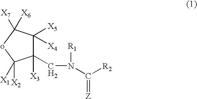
C1(CN([R1])C(=[Z])[R2])([X3])C([X5])([X4])C([X7])([X6])oC1([X2])[X1]
